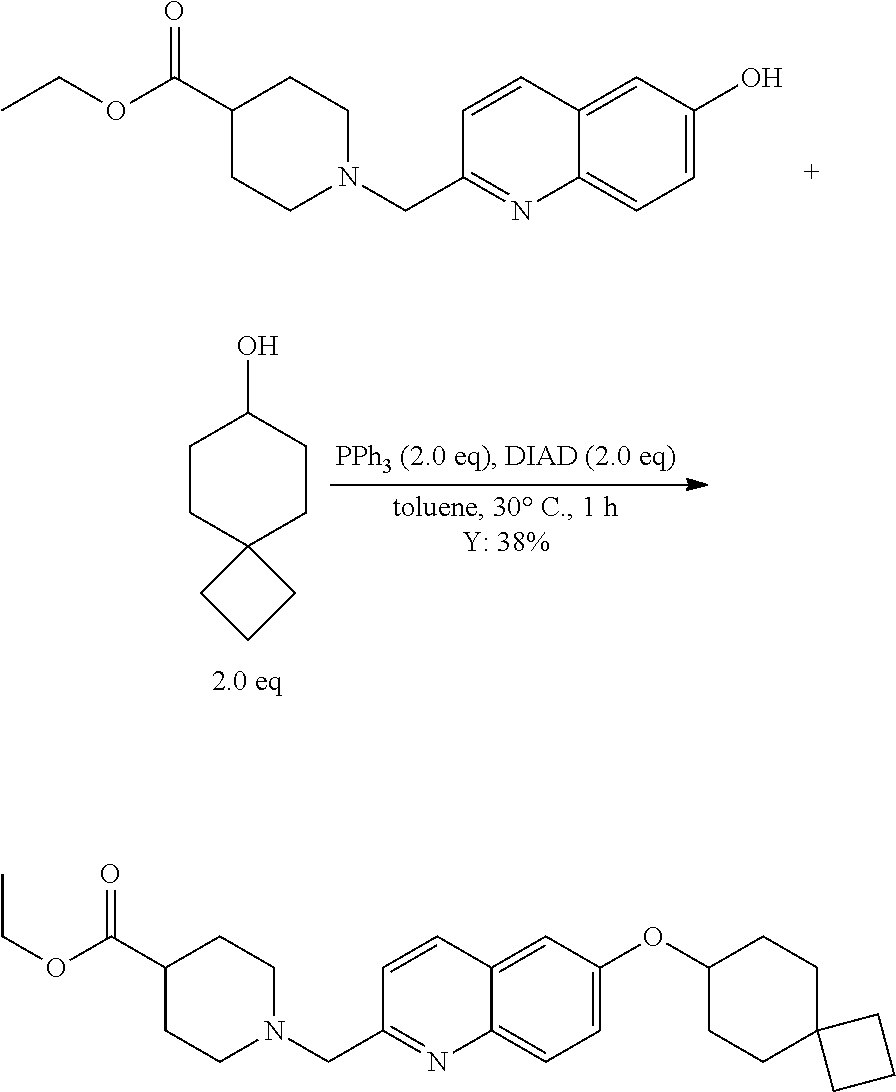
C12=CC=C(O)C=C1C=CC(CN1CCC(C(OCC)=O)CC1)=N2.C1CC2(CCC1O)CCC2.C12=CC=C(OC3CCC4(CC3)CCC4)C=C1C=CC(CN1CCC(C(OCC)=O)CC1)=N2
